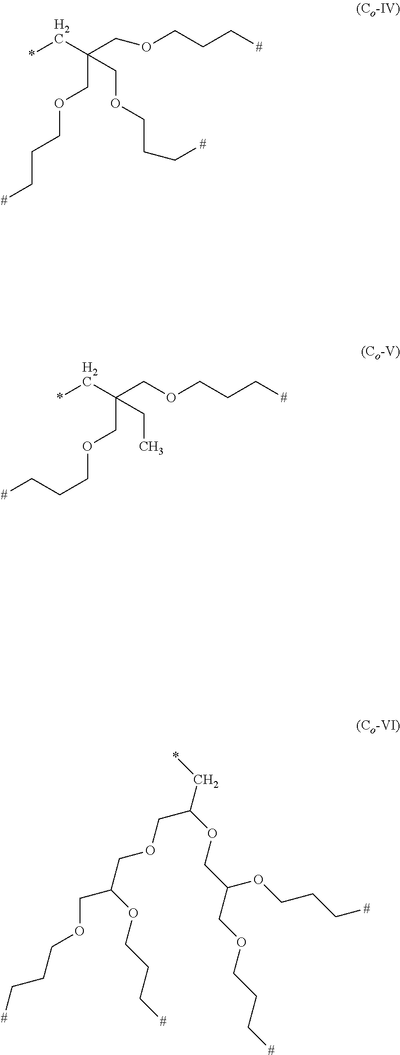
*CC(COCCC[#])(COCCC[#])COCCC[#].*CC(COCCC[#])(COCCC[#])CC.C(C(OCC(COCCC[#])OCCC[#])COCC(COCCC[#])OCCC[#])*
